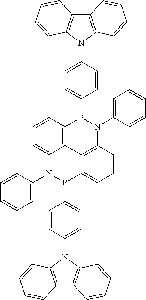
C12=C3C=CC=C1N(C1=CC=CC=C1)P(C1=CC=C(N4C5=C(C6=C4C=CC=C6)C=CC=C5)C=C1)C1=CC=CC(=C21)N(C1=CC=CC=C1)P3C1=CC=C(N2C3=C(C4=C2C=CC=C4)C=CC=C3)C=C1
